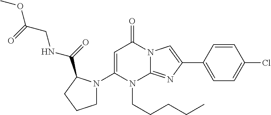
C1(N2CCCC2C(=O)NCC(OC)=O)=CC(=O)N2C(=NC(C3=CC=C(Cl)C=C3)=C2)N1CCCCC
